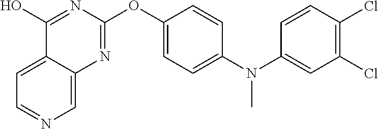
C1=C2C(=CN=C1)N=C(OC1=CC=C(N(C3=CC(Cl)=C(Cl)C=C3)C)C=C1)N=C2O
